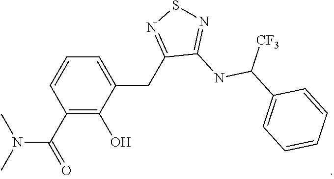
C1=CC(C(=O)N(C)C)=C(O)C(CC2=NSN=C2NC(C2=CC=CC=C2)[CF3])=C1
